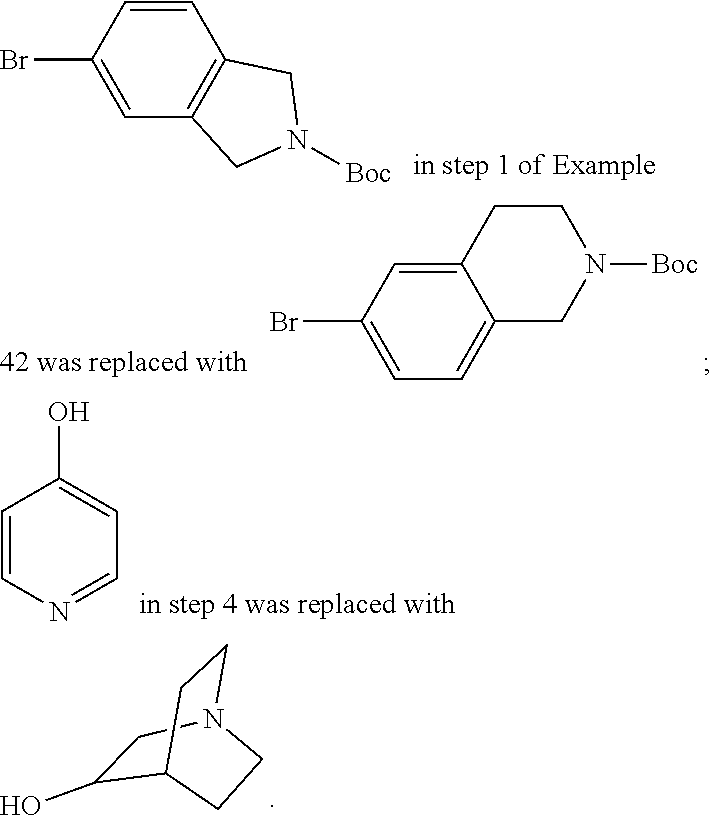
C1(O)CN2CCC1CC2.C1=C(Br)C=CC2=C1CN([Boc])C2.C12=CC=C(Br)C=C1CCN([Boc])C2.C1=CN=CC=C1O
